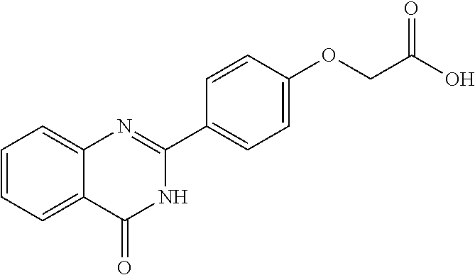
C1=CC=C2C(=C1)N=C(C1=CC=C(OCC(O)=O)C=C1)NC2=O
